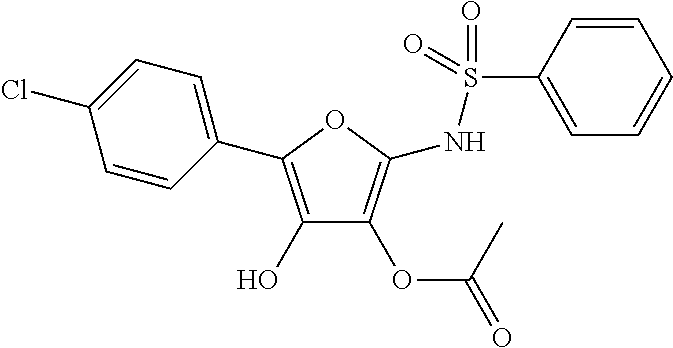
C1=CC(C2=C(O)C(OC(=O)C)=C(NS(=O)(=O)C3=CC=CC=C3)O2)=CC=C1Cl
